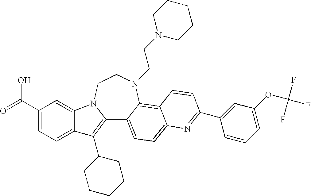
C12=C(C3CCCCC3)C3=CC=C(C(=O)O)C=C3N1CCN(CCN1CCCCC1)C1=C3C(=CC=C21)N=C(C1=CC(OC(F)(F)F)=CC=C1)C=C3
